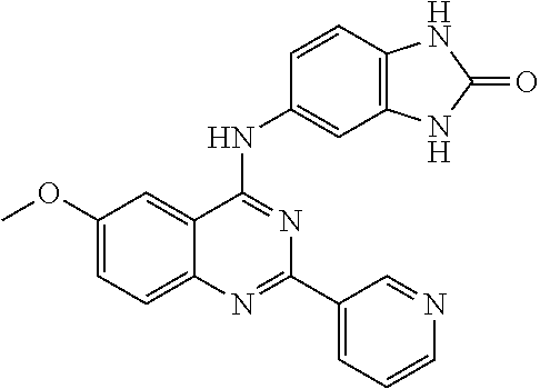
C1(OC)=CC=C2C(=C1)C(NC1=CC3=C(C=C1)NC(=O)N3)=NC(C1=CC=CN=C1)=N2
